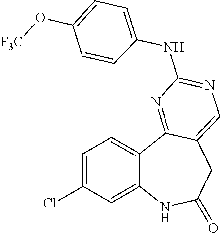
C12=CC(Cl)=CC=C1C1=NC(NC3=CC=C(O[F3C])C=C3)=NC=C1CC(=O)N2
